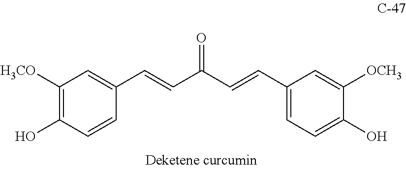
C1([H3CO])=C(O)C=CC(C=CC(C=CC2=CC=C(O)C([OCH3])=C2)=O)=C1
